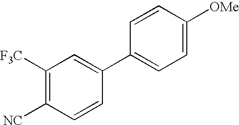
C1([F3C])=C([NC])C=CC(C2=CC=C([OMe])C=C2)=C1
